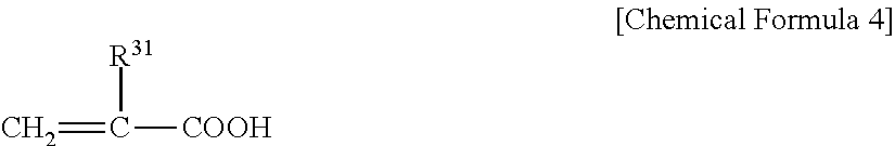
C=C([COOH])[R31]
